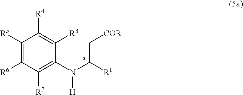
C1([R5])=C([R6])C([R7])=C(N(C(C[COR])[R1])[H])C([R3])=C1[R4]
